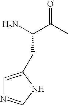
C1=C(CC(N)C(C)=O)NC=N1
